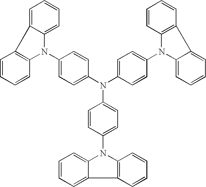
C1=CC=CC2=C1C1=CC=CC=C1N2C1=CC=C(N(C2=CC=C(N3C4=CC=CC=C4C4=C3C=CC=C4)C=C2)C2=CC=C(N3C4=CC=CC=C4C4=C3C=CC=C4)C=C2)C=C1
